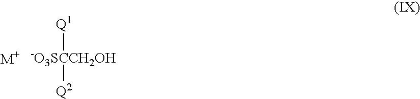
[-O3SCCH2OH]([Q2])[Q1]
